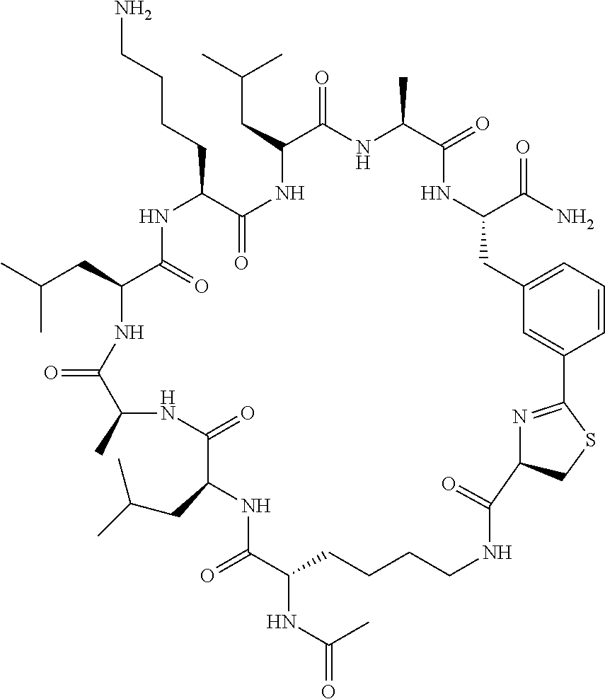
CC(C)CC1NC(=O)C(CCCCN)NC(=O)C(CC(C)C)NC(=O)C(C)NC(=O)C(CC(C)C)NC(=O)C(NC(=O)C)CCCCNC(=O)C2N=C(C3=CC(=CC=C3)CC(C(N)=O)NC(=O)C(C)NC1=O)SC2
